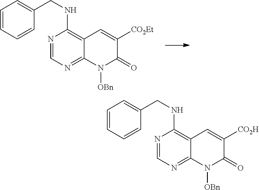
N1=CN=C2C(=C1NCC1=CC=CC=C1)C=C([CO2H])C(=O)N2[OBn].N1=CN=C2C(=C1NCC1=CC=CC=C1)C=C([CO2Et])C(=O)N2[OBn]
